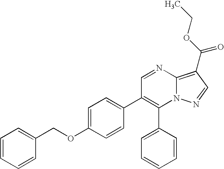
C1(C2=CC=CC=C2)=C(C2=CC=C(OCC3=CC=CC=C3)C=C2)C=NC2=C(C(OCC)=O)C=NN12
